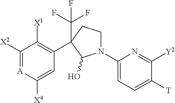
C1([X2])=[A]C([X4])=CC(C2(C(F)(F)F)CCN(C3=CC=C([T])C([Y2])=N3)C2O)=C1[X1]
